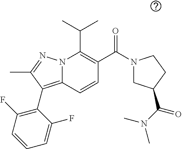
CC(C)C1=C(C(N2CC(C(=O)N(C)C)CC2)=O)C=CC2=C(C3=C(F)C=CC=C3F)C(C)=NN12
